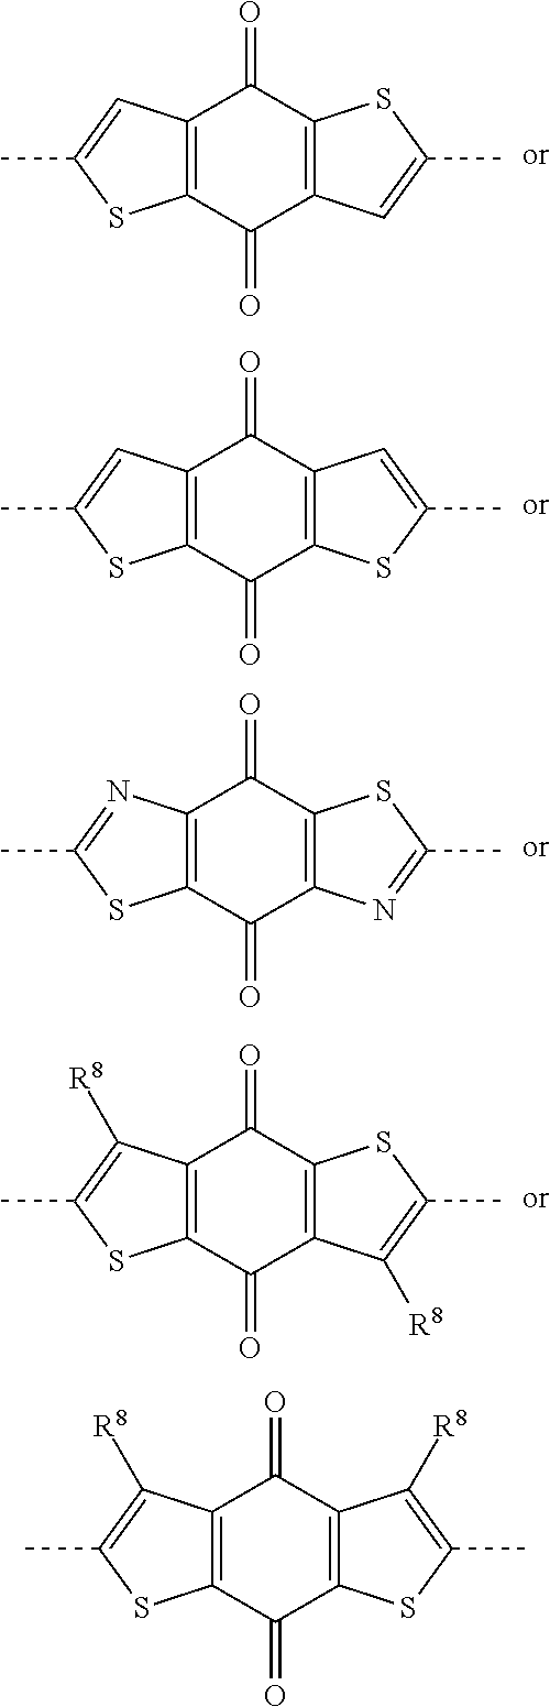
C12=C(C(=O)C3=C(C1=O)SC(C)=C3)SC(C)=C2.C12=C(C(=O)C3=C(C1=O)C=C(C)S3)SC(C)=C2.C12=C(C(=O)C3=C(C1=O)SC(C)=N3)SC(C)=N2.C12=C(C(=O)C3=C(C1=O)SC(C)=C3[R8])SC(C)=C2[R8].C12=C(C(=O)C3=C(C1=O)C([R8])=C(C)S3)SC(C)=C2[R8]
